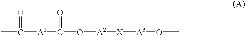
CC(=O)[A1]C(=O)O[A2][X][A3]OC
